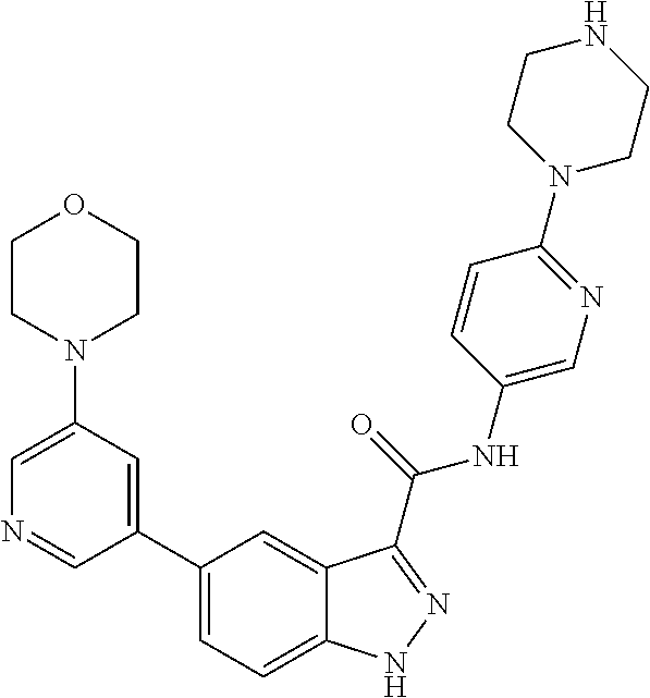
C1(N2CCOCC2)=CN=CC(C2=CC=C3C(=C2)C(C(NC2=CN=C(N4CCNCC4)C=C2)=O)=NN3)=C1
